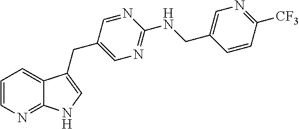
C1=CN=C2C(=C1)C(CC1=CN=C(NCC3=CN=C([CF3])C=C3)N=C1)=CN2
